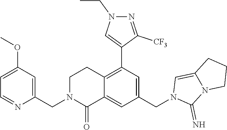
C1(OC)=CC=NC(CN2C(=O)C3=CC(CN4C(=N)N5C(=C4)CCC5)=CC(C4=CN(CC)N=C4[CF3])=C3CC2)=C1
